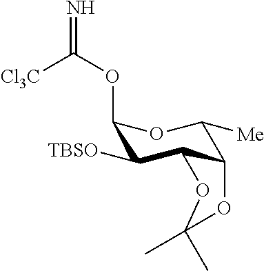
C1(OC(=N)[Cl3C])C([TBSO])C2C(C([Me])O1)OC(C)(C)O2
